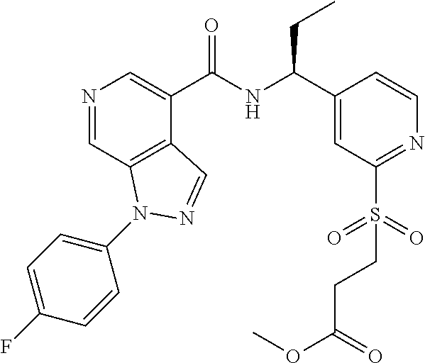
N1=CC2=C(C(C(NC(C3=CC(S(=O)(=O)CCC(OC)=O)=NC=C3)CC)=O)=C1)C=NN2C1=CC=C(F)C=C1
